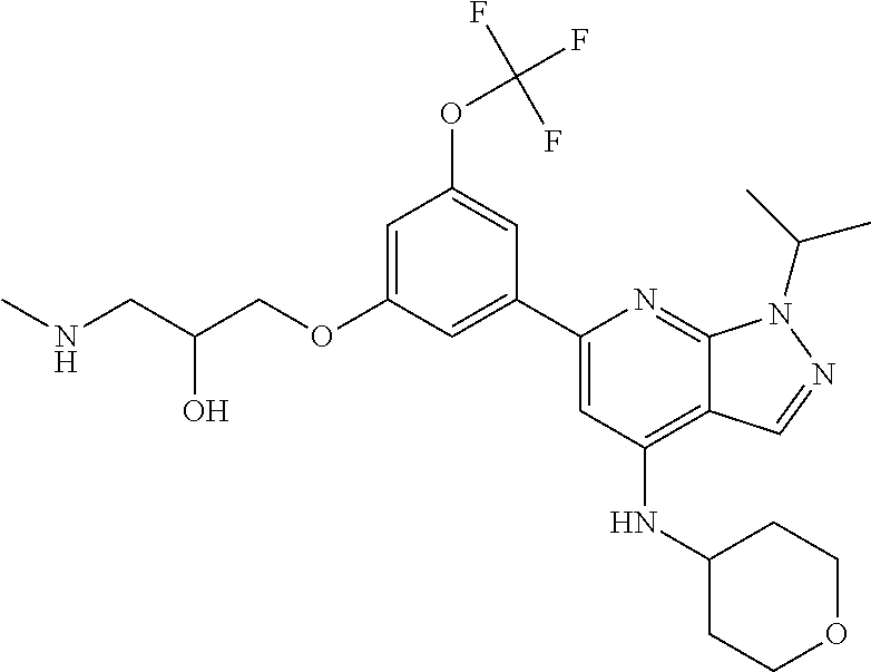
C(O)(CNC)COC1=CC(OC(F)(F)F)=CC(C2=CC(NC3CCOCC3)=C3C(=N2)N(C(C)C)N=C3)=C1
